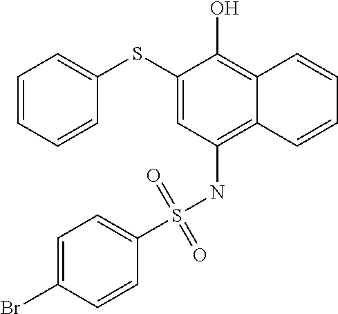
C1=CC=CC(SC2=CC(NS(C3=CC=C(Br)C=C3)(=O)=O)=C3C(=C2O)C=CC=C3)=C1
